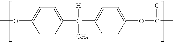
C1=CC(C([H])(C)C2=CC=C(OC(=O)C)C=C2)=CC=C1OC
